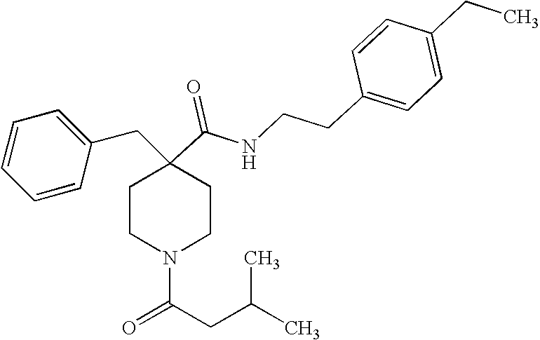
C1=CC=CC(CC2(C(=O)NCCC3=CC=C(CC)C=C3)CCN(C(CC(C)C)=O)CC2)=C1
